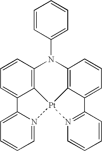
C1=CC(N2C3=C4C(=CC=C3)C3=N(C=CC=C3)[Pt]43C4=C2C=CC=C4C2=CC=CC=N23)=CC=C1
